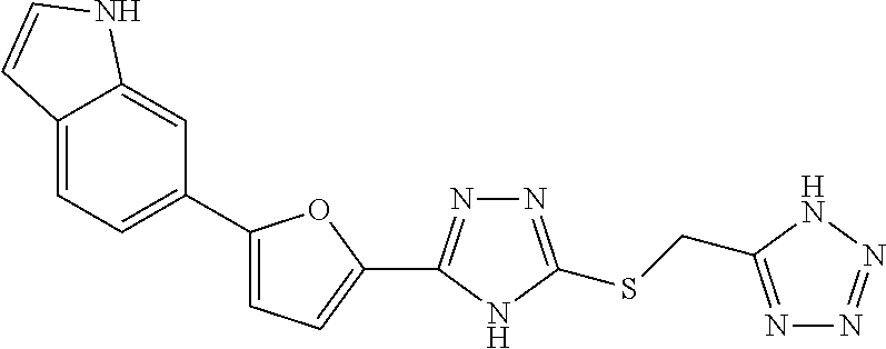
C1(C2=CC=C3C(=C2)NC=C3)=CC=C(C2=NN=C(SCC3=NN=NN3)N2)O1
